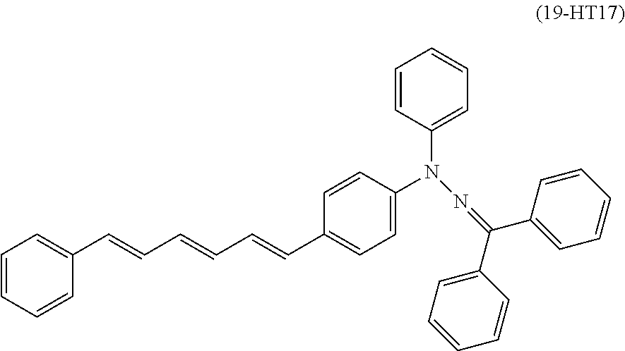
C1=CC=CC(C=CC=CC=CC2=CC=C(N(N=C(C3=CC=CC=C3)C3=CC=CC=C3)C3=CC=CC=C3)C=C2)=C1
